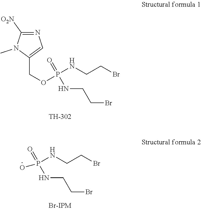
C1([O2N])=NC=C(COP(NCCBr)(=O)NCCBr)N1C.OP(NCCBr)(=O)NCCBr
